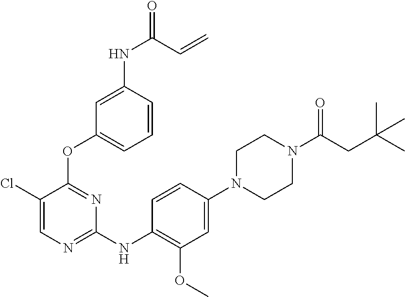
C1(Cl)=CN=C(NC2=C(OC)C=C(N3CCN(C(=O)CC(C)(C)C)CC3)C=C2)N=C1OC1=CC=CC(NC(=O)C=C)=C1
